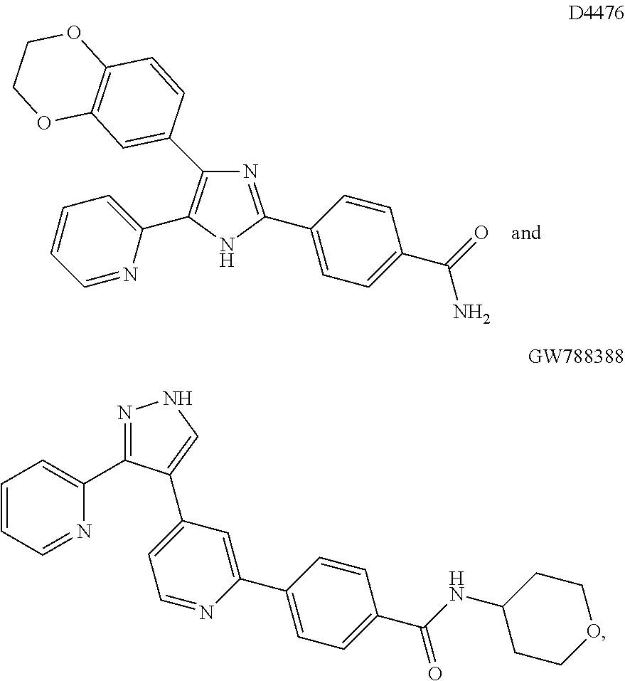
N1=C(C2=CC=C(C(=O)N)C=C2)NC(C2=CC=CC=N2)=C1C1=CC2=C(C=C1)OCCO2.N1=C(C2=CC=CC=N2)C(C2=CC=NC(C3=CC=C(C(NC4CCOCC4)=O)C=C3)=C2)=CN1
